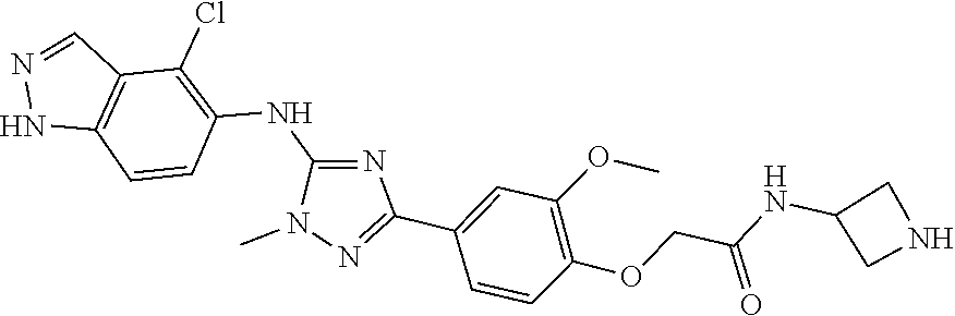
C1=NNC2=C1C(Cl)=C(NC1=NC(C3=CC(OC)=C(OCC(NC4CNC4)=O)C=C3)=NN1C)C=C2
